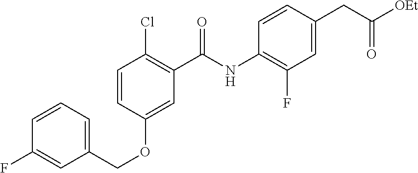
C1=CC=C(COC2=CC(C(NC3=C(F)C=C(CC([OEt])=O)C=C3)=O)=C(Cl)C=C2)C=C1F
